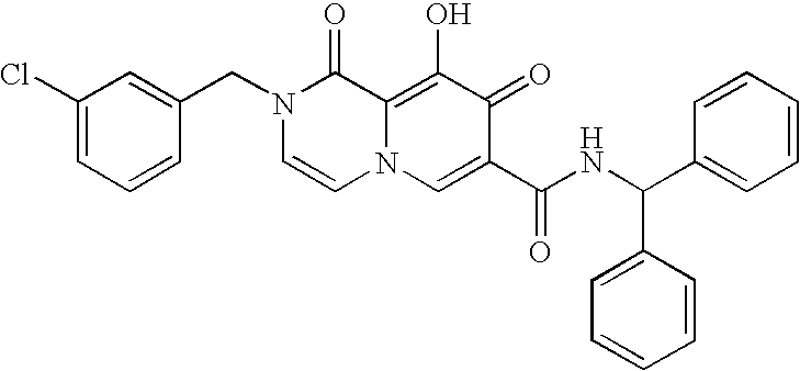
C1(Cl)=CC=CC(CN2C=CN3C(=C(O)C(=O)C(C(NC(C4=CC=CC=C4)C4=CC=CC=C4)=O)=C3)C2=O)=C1
